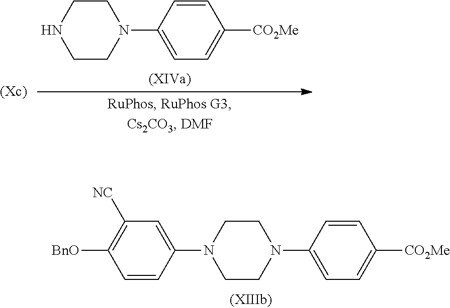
C1CN(C2=CC([NC])=C([BnO])C=C2)CCN1C1=CC=C([CO2Me])C=C1.C1CNCCN1C1=CC=C([CO2Me])C=C1
